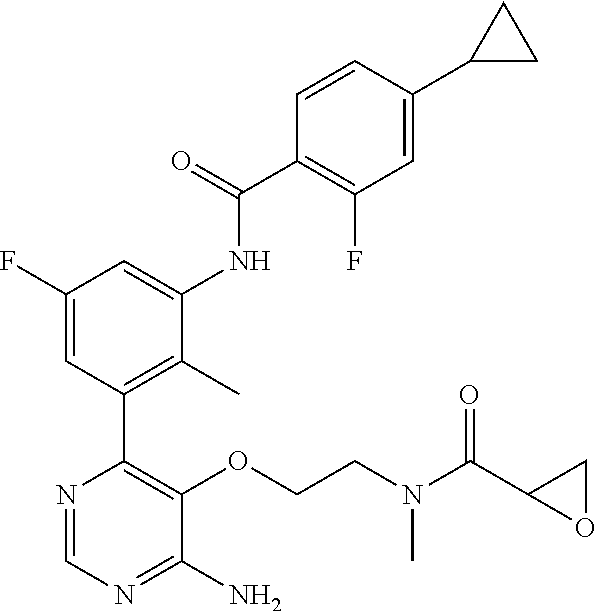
O(C1=C(C2=C(C)C(NC(C3=C(F)C=C(C4CC4)C=C3)=O)=CC(F)=C2)N=CN=C1N)CCN(C)C(C1OC1)=O
